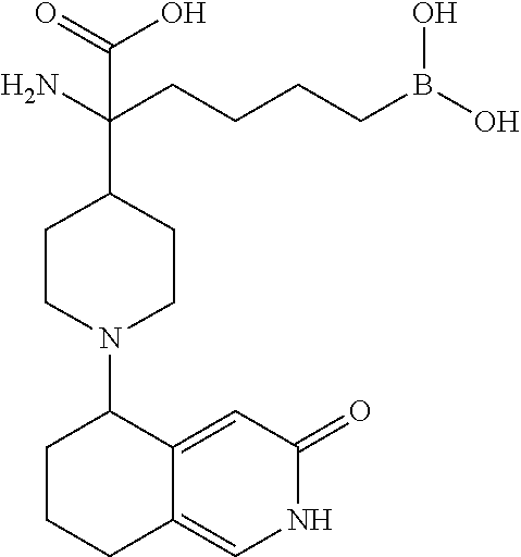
C1(N2CCC(C(CCCCB(O)O)(N)C(=O)O)CC2)CCCC2=CNC(=O)C=C12
